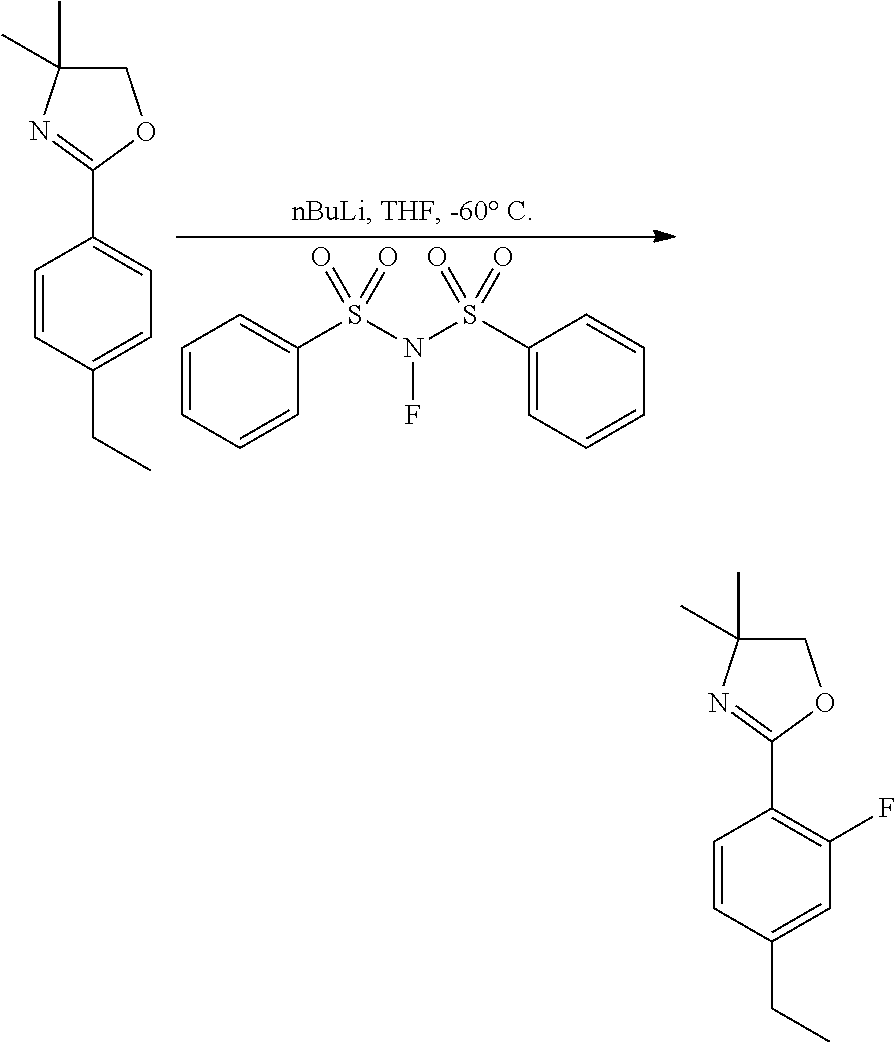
C1(S(N(S(C2=CC=CC=C2)(=O)=O)F)(=O)=O)=CC=CC=C1.C1=CC(CC)=CC=C1C1=NC(C)(C)CO1.C1=CC(CC)=CC(F)=C1C1=NC(C)(C)CO1
